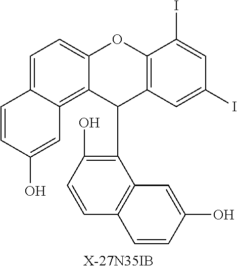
C12=CC=C3C(=C1C(C1=C(O)C=CC4=C1C=C(O)C=C4)C1=C(O2)C(I)=CC(I)=C1)C=C(O)C=C3
